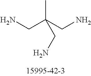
NCC(CN)(C)CN
